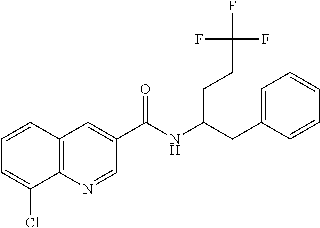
C1=CC2=C(C(Cl)=C1)N=CC(C(NC(CC1=CC=CC=C1)CCC(F)(F)F)=O)=C2
